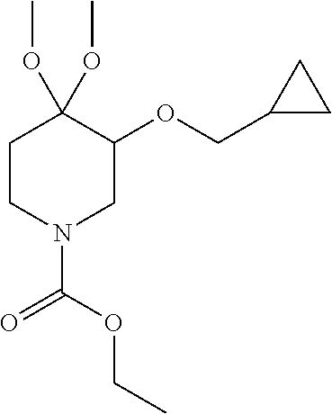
C1CN(C(OCC)=O)CC(OCC2CC2)C1(OC)OC
